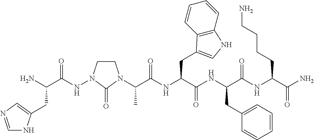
NC(C(NN1CCN(C(C(NC(C(NC(C(NC(C(N)=O)CCCCN)=O)CC2=CC=CC=C2)=O)CC2=CNC3=C2C=CC=C3)=O)C)C1=O)=O)CC1=CN=CN1
